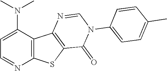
C1(N(C)C)=CC=NC2=C1C1=C(S2)C(=O)N(C2=CC=C(C)C=C2)C=N1
